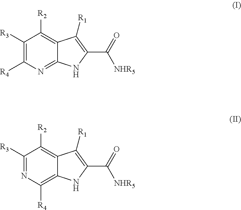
C1([R3])=C([R4])N=C2C(=C1[R2])C([R1])=C(C([NHR5])=O)N2.C1([R3])=NC([R4])=C2C(=C1[R2])C([R1])=C(C([NHR5])=O)N2
